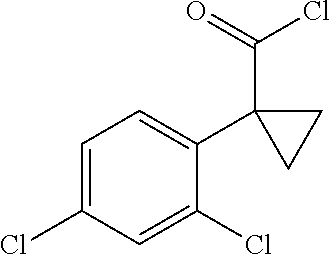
C1=C(Cl)C=C(Cl)C(C2(C(Cl)=O)CC2)=C1
